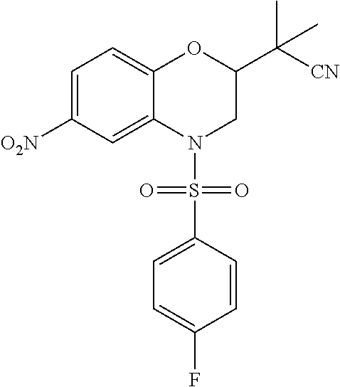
C1=C([O2N])C=C2C(=C1)OC(C([CN])(C)C)CN2S(C1=CC=C(F)C=C1)(=O)=O
